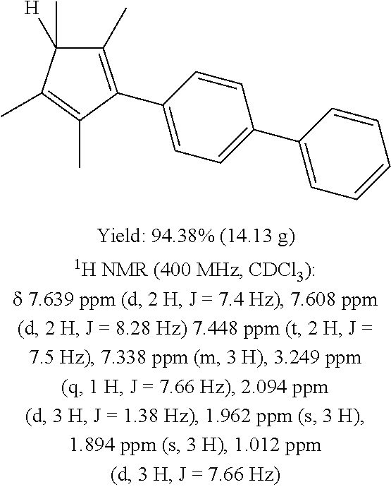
C1(C)=C(C2=CC=C(C3=CC=CC=C3)C=C2)C(C)=C(C)C1([H])C
